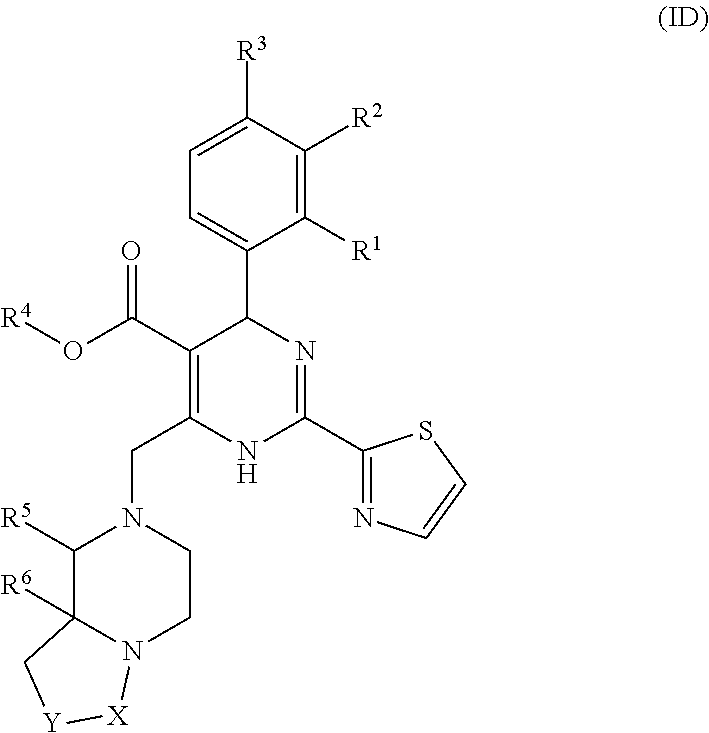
C(N1C([R5])C2([R6])N(CC1)[X][Y]C2)C1=C(C(=O)O[R4])C(C2=CC=C([R3])C([R2])=C2[R1])N=C(C2=NC=CS2)N1
